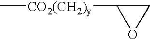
C[CO2(CH2)y]C1OC1
